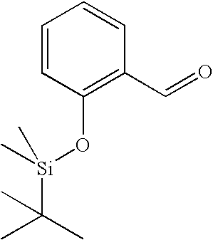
C1=CC(O[Si](C(C)(C)C)(C)C)=C(C=O)C=C1
